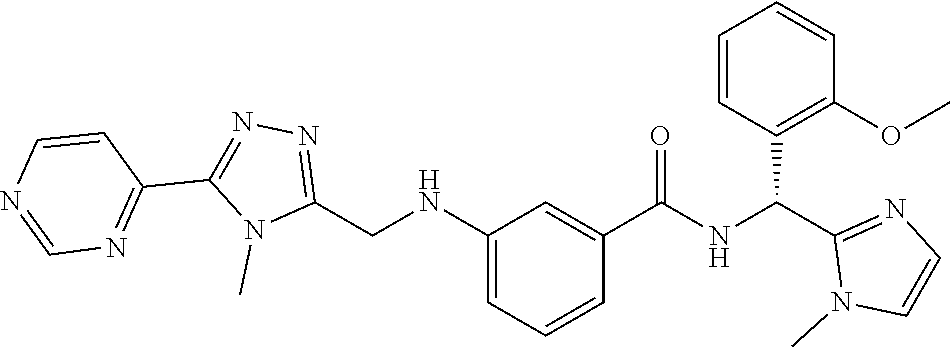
N1(C)C(CNC2=CC=CC(C(=O)NC(C3=NC=CN3C)C3=C(OC)C=CC=C3)=C2)=NN=C1C1=NC=NC=C1
